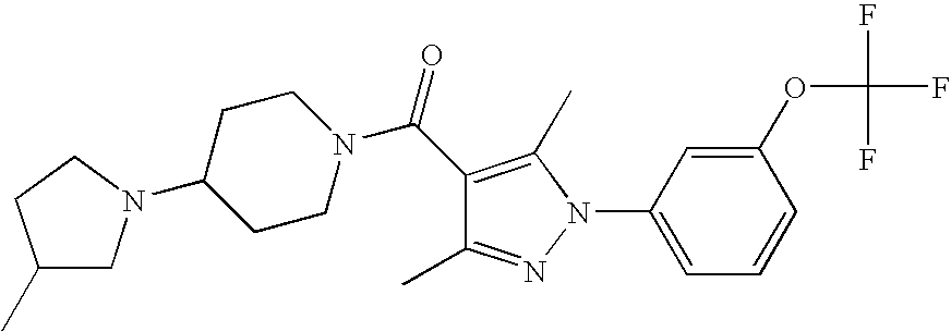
C1(C(=O)N2CCC(N3CC(C)CC3)CC2)=C(C)N(C2=CC=CC(OC(F)(F)F)=C2)N=C1C
